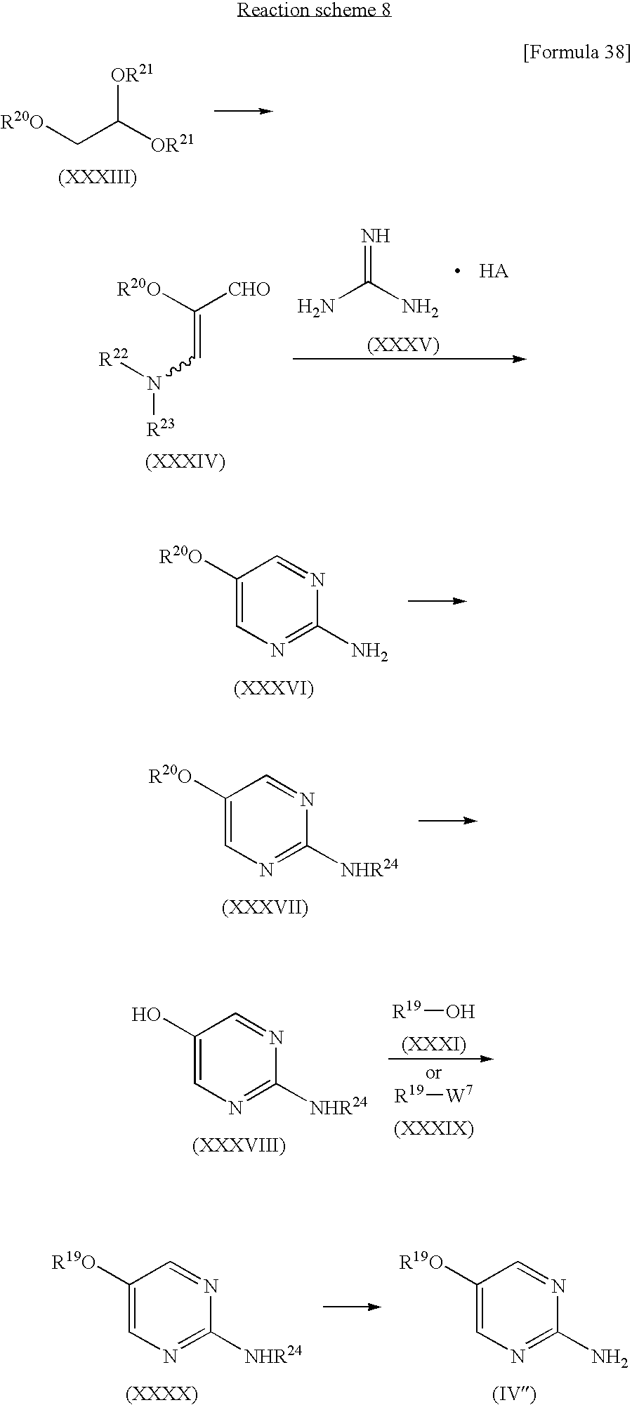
C(C([OR21])[OR21])[R20O].NC(N)=N.C(=CN([R22])[R23])([R20O])[CHO].C1([R20O])=CN=C(N)N=C1.C1([R20O])=CN=C([NHR24])N=C1.C1(O)=CN=C([NHR24])N=C1.[R19]O.[R19][W7].C1([R19O])=CN=C([NHR24])N=C1.C1([R19O])=CN=C(N)N=C1
